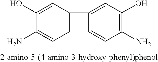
C1(O)=CC(C2=CC(O)=C(N)C=C2)=CC=C1N
